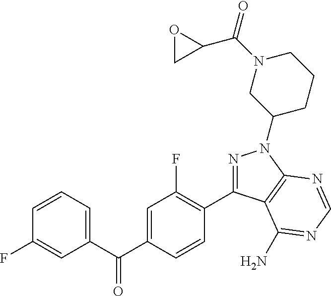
C1=CC(F)=CC(C(C2=CC(F)=C(C3=NN(C4CCCN(C(=O)C5OC5)C4)C4=C3C(N)=NC=N4)C=C2)=O)=C1
